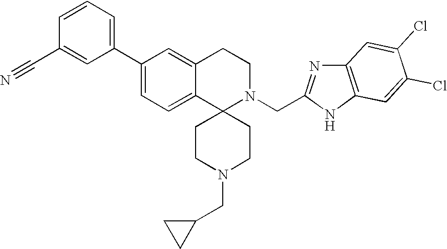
C1(C2=CC=C3C(=C2)CCN(CC2=NC4=C(N2)C=C(Cl)C(Cl)=C4)C32CCN(CC3CC3)CC2)=CC=CC(C#N)=C1
